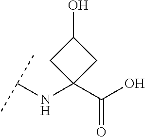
C(NC1(C(O)=O)CC(O)C1)(C)C
